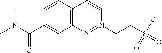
C12=C(C=CC(C(N(C)C)=O)=C1)C=C[N+](CCS(=O)([O-])=O)=N2
